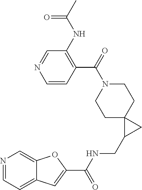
N1=CC=C2C(=C1)OC(C(=O)NCC1CC13CCN(C(C1=C(NC(=O)C)C=NC=C1)=O)CC3)=C2
